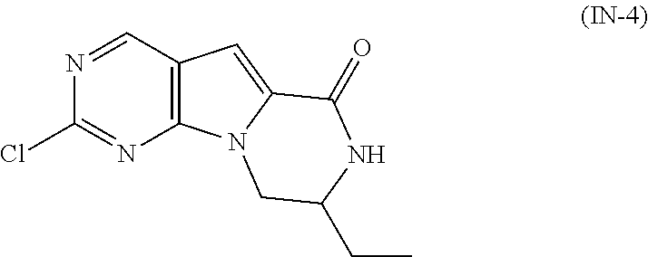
C12=C(C=NC(Cl)=N1)C=C1N2CC(CC)NC1=O
